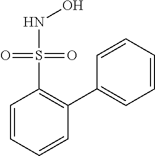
C1=CC=CC(C2=CC=CC=C2)=C1S(NO)(=O)=O
